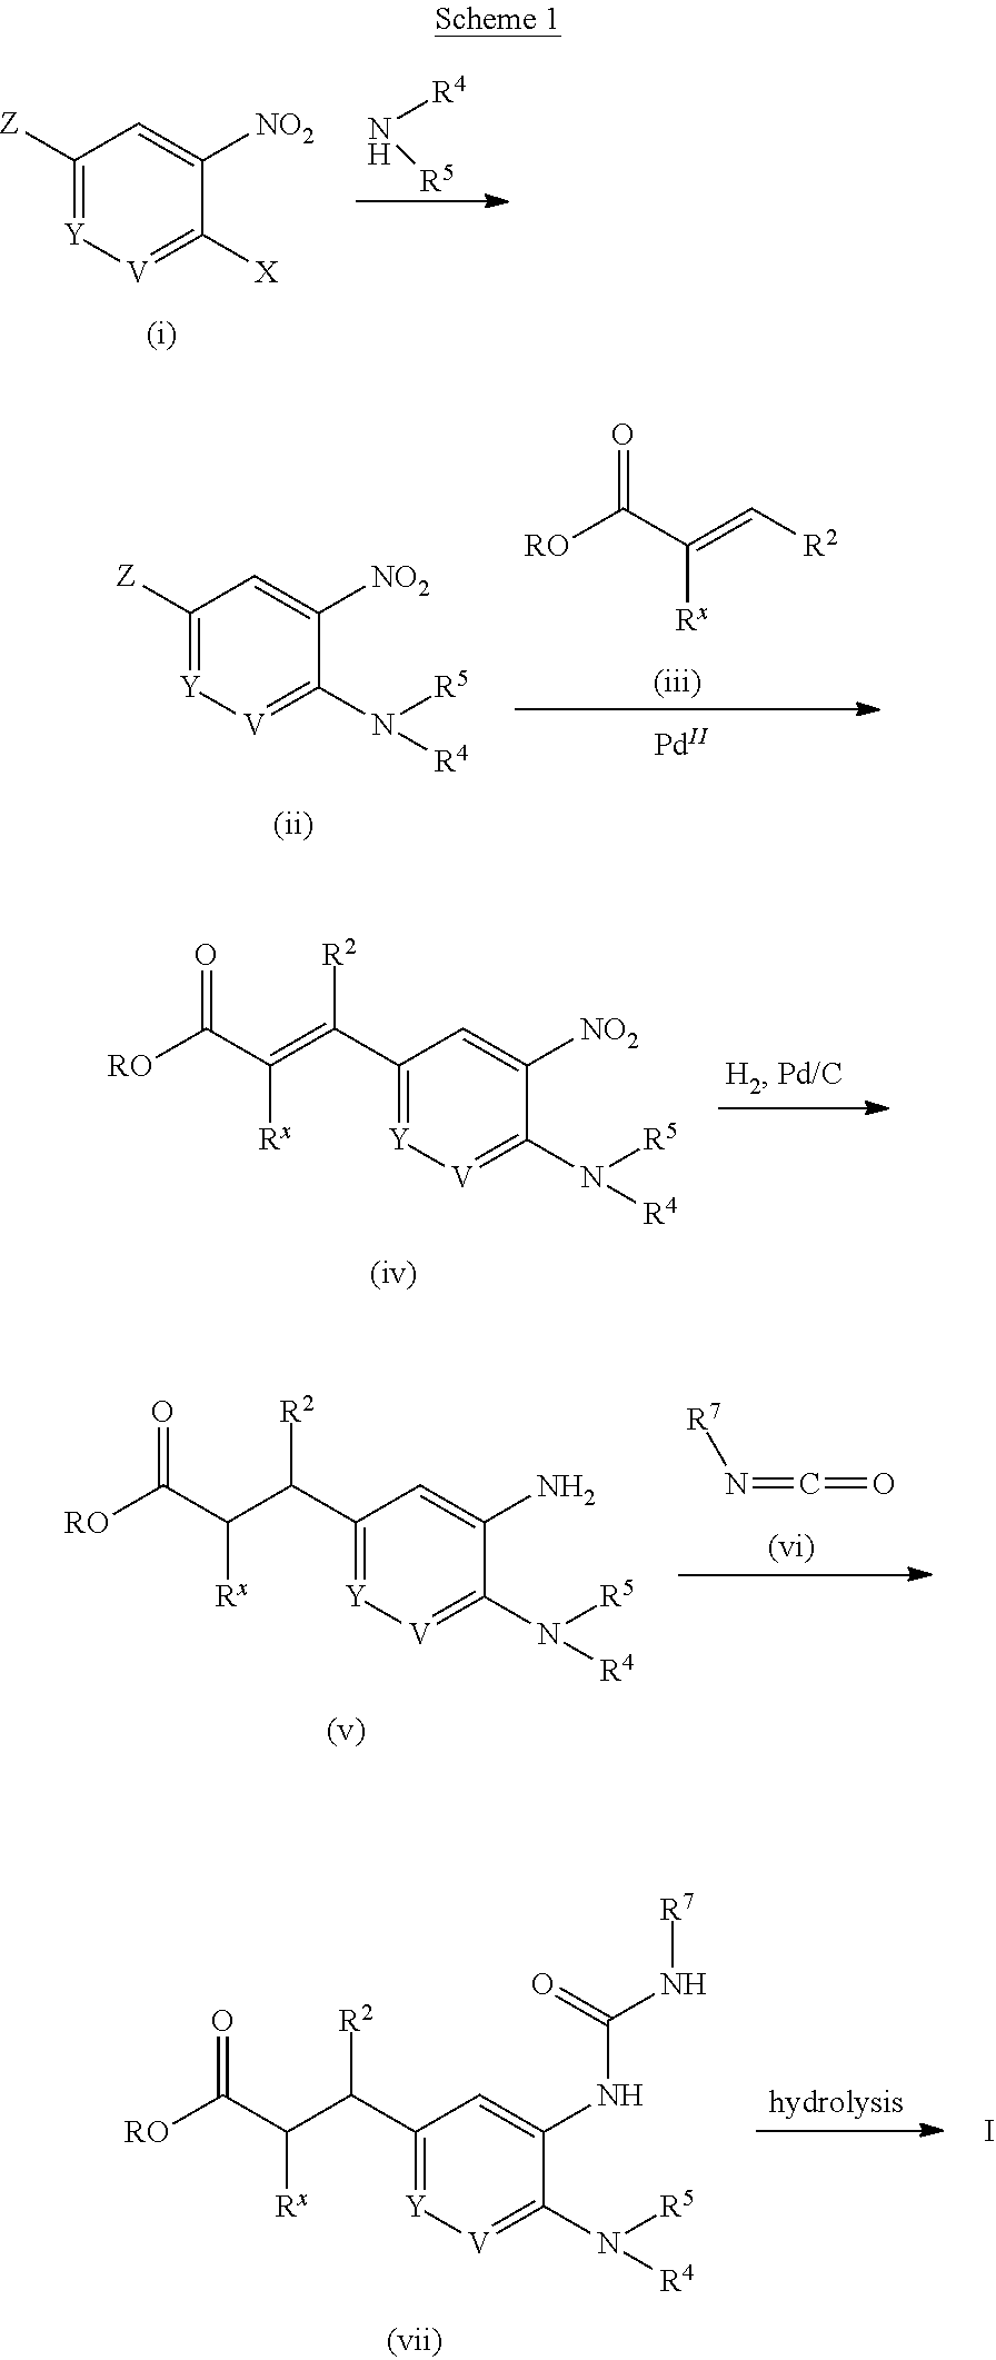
C1([Z])=[Y][V]=C([X])C([NO2])=C1.N([R4])[R5].C1(C(=C(C([RO])=O)[Rx])[R2])=[Y][V]=C(N([R5])[R4])C([NO2])=C1.C1(C(C(C([RO])=O)[Rx])[R2])=[Y][V]=C(N([R5])[R4])C(N)=C1.[R7]N=C=O.C1(C(C(C([RO])=O)[Rx])[R2])=[Y][V]=C(N([R5])[R4])C(NC(=O)N[R7])=C1.I.C1([Z])=[Y][V]=C(N([R5])[R4])C([NO2])=C1.O=C(C(=C[R2])[Rx])[RO].[Pd]
